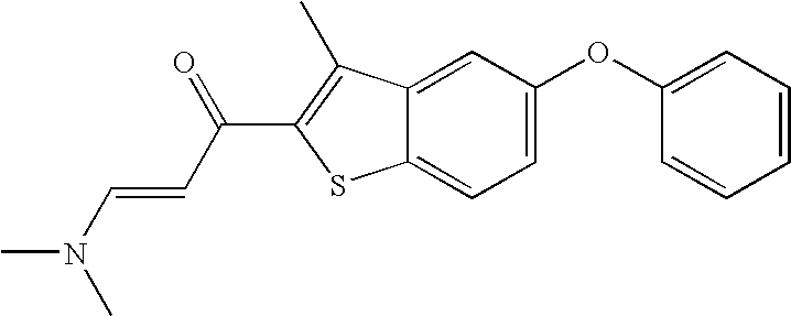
C12=CC=C(OC3=CC=CC=C3)C=C1C(C)=C(C(C=CN(C)C)=O)S2
